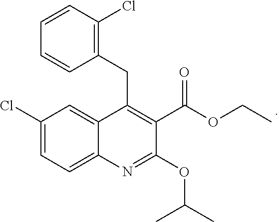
C1(Cl)=CC=C2C(=C1)C(CC1=C(Cl)C=CC=C1)=C(C(OCC)=O)C(OC(C)C)=N2
